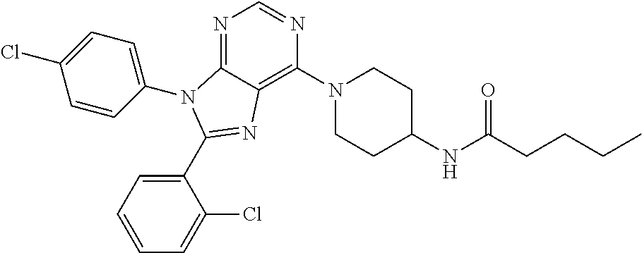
N1=C2C(=C(N3CCC(NC(=O)CCCC)CC3)N=C1)N=C(C1=CC=CC=C1Cl)N2C1=CC=C(Cl)C=C1
